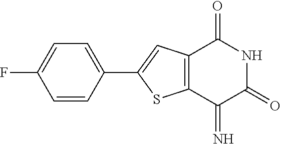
C1=C(F)C=CC(C2=CC3=C(S2)C(=N)C(=O)NC3=O)=C1
